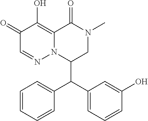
C1(=O)C=NN2C(=C1O)C(=O)N(C)CC2C(C1=CC=CC(O)=C1)C1=CC=CC=C1
